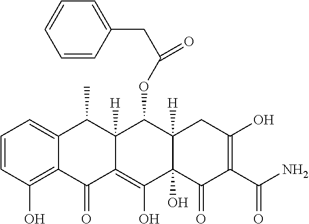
C1=CC(O)=C2C(=C1)C(C)C1([H])C(=C(O)C3(O)C([H])(C1OC(CC1=CC=CC=C1)=O)CC(O)=C(C(N)=O)C3=O)C2=O
